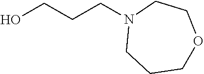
C(N1CCCOCC1)CCO
